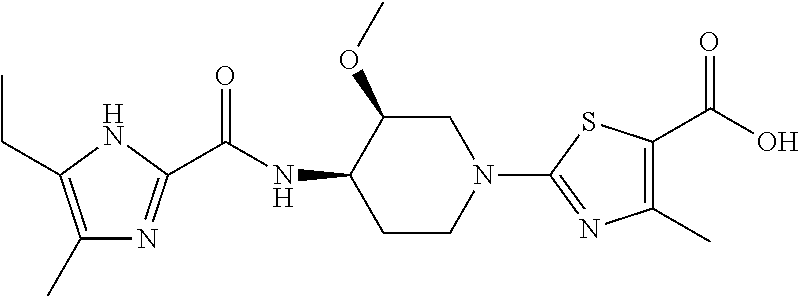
C1(C)=C(CC)NC(C(NC2CCN(C3=NC(C)=C(C(O)=O)S3)CC2OC)=O)=N1
